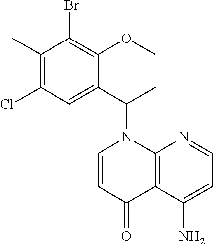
C1(C)=C(Cl)C=C(C(C)N2C=CC(=O)C3=C2N=CC=C3N)C(OC)=C1Br
